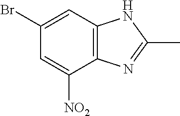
C1=C([NO2])C2=C(C=C1Br)NC(C)=N2
